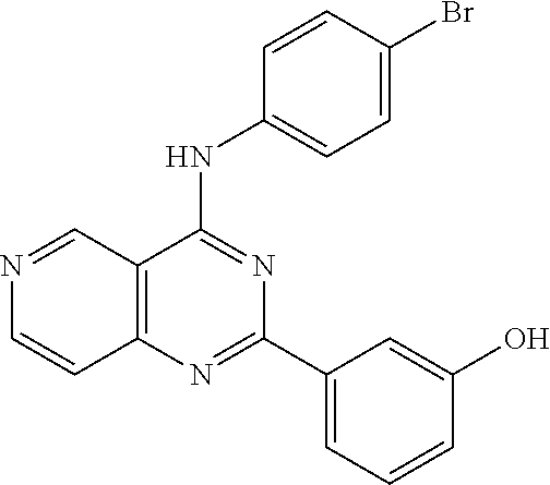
C12=C(N=C(C3=CC=CC(O)=C3)N=C1NC1=CC=C(Br)C=C1)C=CN=C2
